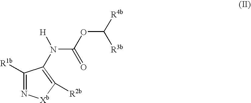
C1([R1b])=N[Xb]C([R2b])=C1N(C(=O)OC([R4b])[R3b])[H]
